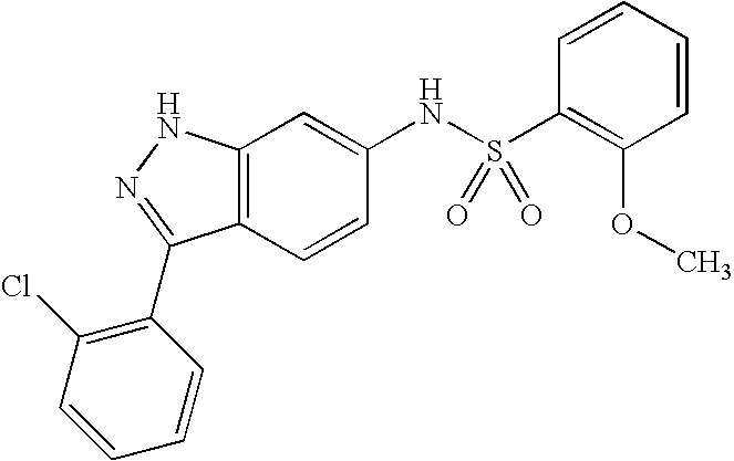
C12=C(C=CC(NS(C3=C(OC)C=CC=C3)(=O)=O)=C1)C(C1=C(Cl)C=CC=C1)=NN2
